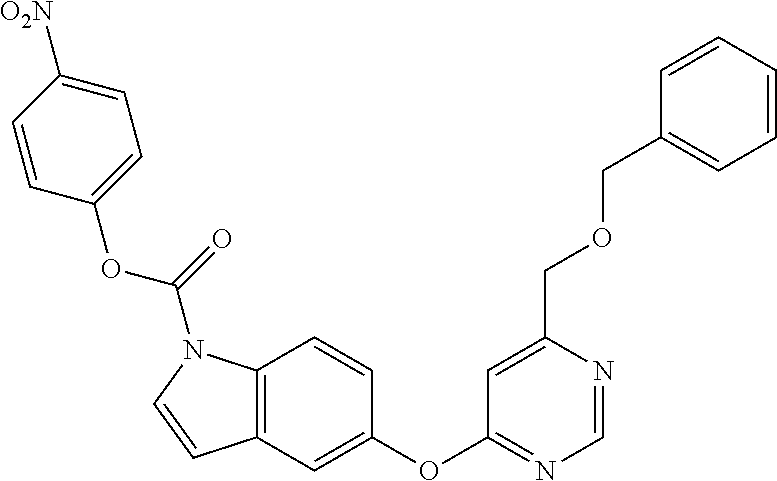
C12=C(C=CC(OC3=NC=NC(COCC4=CC=CC=C4)=C3)=C1)N(C(OC1=CC=C([O2N])C=C1)=O)C=C2
